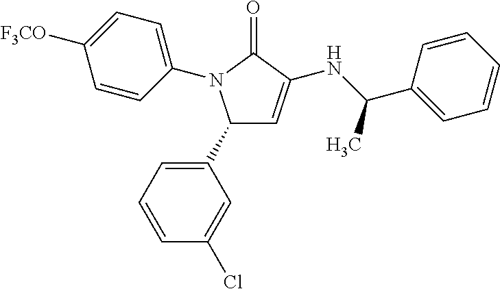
C1(C2=CC=CC(Cl)=C2)C=C(NC(C2=CC=CC=C2)C)C(=O)N1C1=CC=C([F3CO])C=C1
